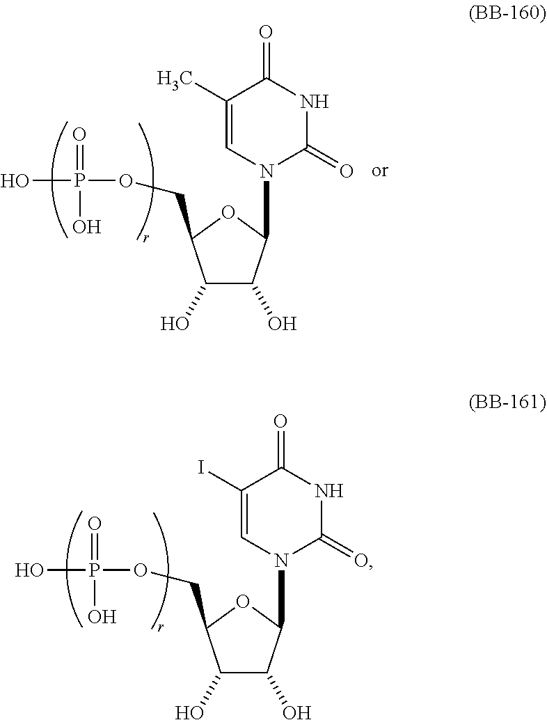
C1(O)C(O)C(N2C=C(C)C(=O)NC2=O)OC1COP(O)(=O)O.C1(O)C(O)C(N2C=C(I)C(=O)NC2=O)OC1COP(O)(=O)O
